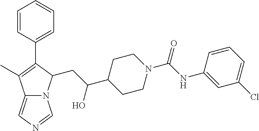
C12=CN=CN1C(CC(C1CCN(C(NC3=CC(Cl)=CC=C3)=O)CC1)O)C(C1=CC=CC=C1)=C2C
